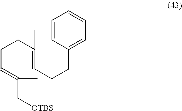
C1=C(CCC=C(CCC=C(C[OTBS])C)C)C=CC=C1
